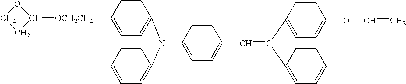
C1([OCH2CH2]C2OCC2)=CC=C(N(C2=CC=C(C=C(C3=CC=C(OC=C)C=C3)C3=CC=CC=C3)C=C2)C2=CC=CC=C2)C=C1
